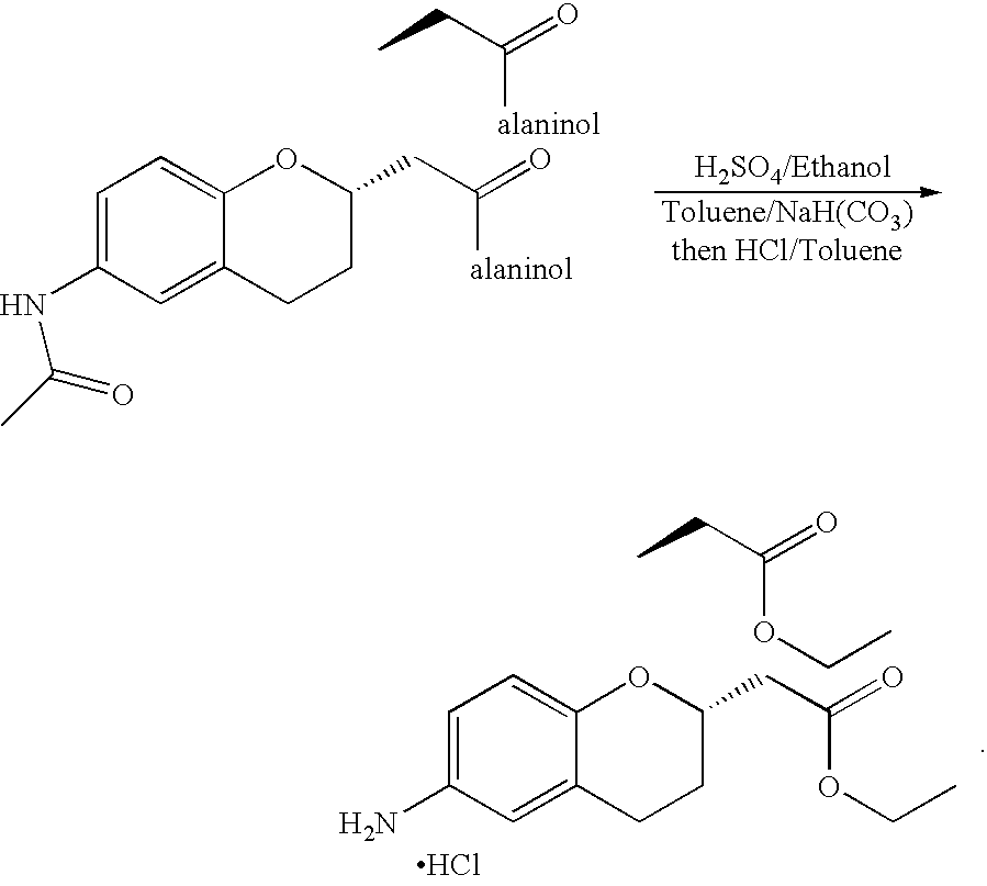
C1=C(NC(C)=O)C=C2C(=C1)OC(CC(=O)[alaninol])CC2.CCC(=O)[alaninol].C1=C(N)C=C2C(=C1)OC(CC(=O)OCC)CC2.CCC(=O)OCC.Cl
